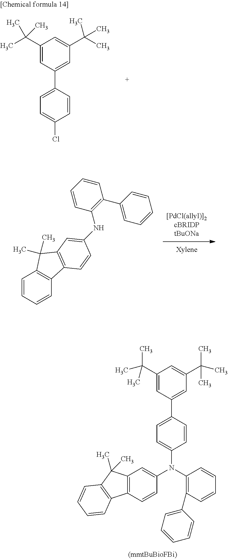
C1=CC=CC2=C1C(C)(C)C1=C2C=CC(NC2=C(C3=CC=CC=C3)C=CC=C2)=C1.C12=C(C=CC(N(C3=CC=C(C4=CC(C(C)(C)C)=CC(C(C)(C)C)=C4)C=C3)C3=C(C4=CC=CC=C4)C=CC=C3)=C1)C1=C(C2(C)C)C=CC=C1.ClC1=CC=C(C2=CC(C(C)(C)C)=CC(C(C)(C)C)=C2)C=C1
